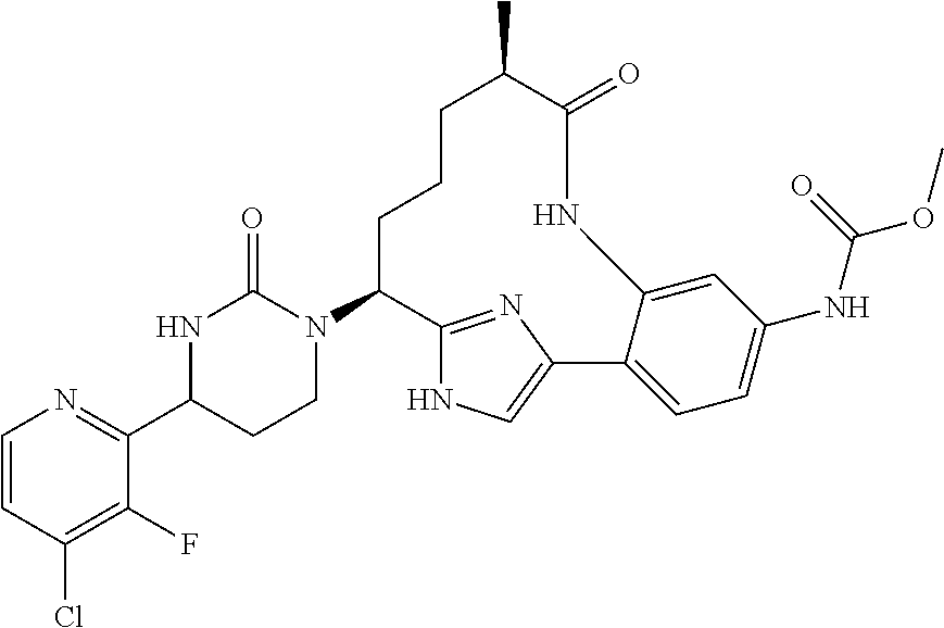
C1=CC(Cl)=C(F)C(C2CCN(C3C4=NC(=CN4)C4=CC=C(NC(OC)=O)C=C4NC(=O)C(C)CCC3)C(=O)N2)=N1
